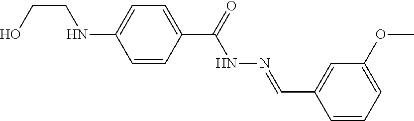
C1=C(C(=O)NN=CC2=CC(OC)=CC=C2)C=CC(NCCO)=C1
